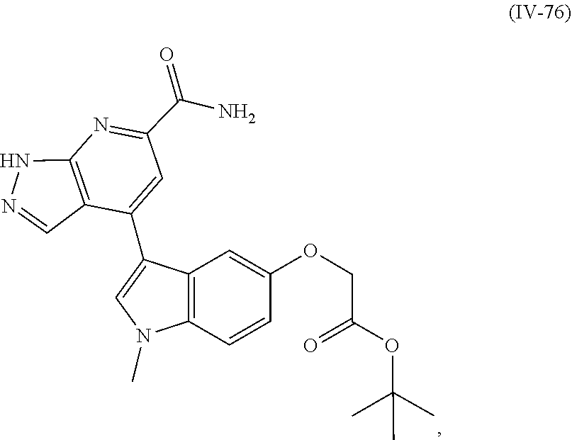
O=C(COC1=CC2=C(C=C1)N(C)C=C2C1=CC(C(=O)N)=NC2=C1C=NN2)OC(C)(C)C
